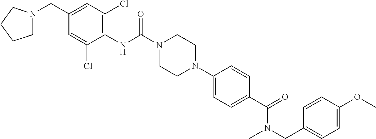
C1N(CC2=CC(Cl)=C(NC(N3CCN(C4=CC=C(C(=O)N(CC5=CC=C(OC)C=C5)C)C=C4)CC3)=O)C(Cl)=C2)CCC1
